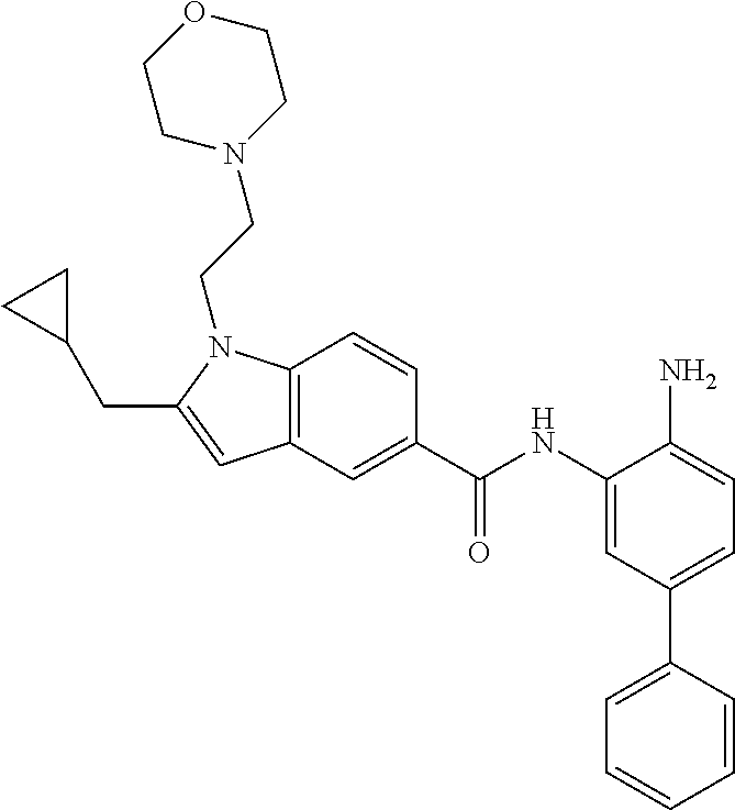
C1=C(C(NC2=CC(C3=CC=CC=C3)=CC=C2N)=O)C=CC2=C1C=C(CC1CC1)N2CCN1CCOCC1
